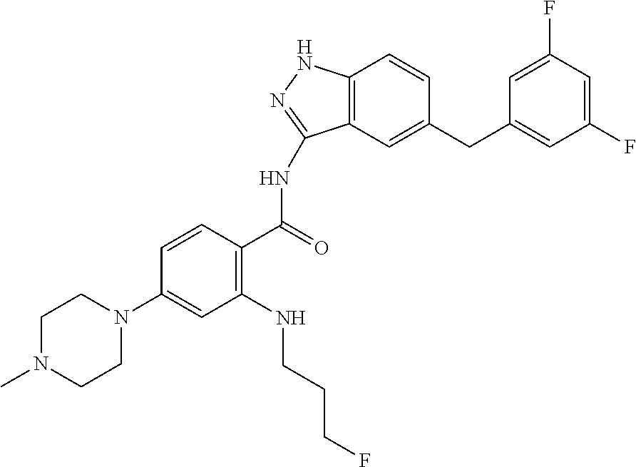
C1=CC(C(=O)NC2=NNC3=C2C=C(CC2=CC(F)=CC(F)=C2)C=C3)=C(NCCCF)C=C1N1CCN(C)CC1
